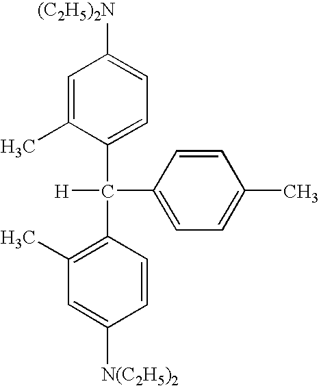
C1=C(C)C(C([H])(C2=C(C)C=C([N(C2H5)2])C=C2)C2=CC=C(C)C=C2)=CC=C1[(C2H5)2N]
